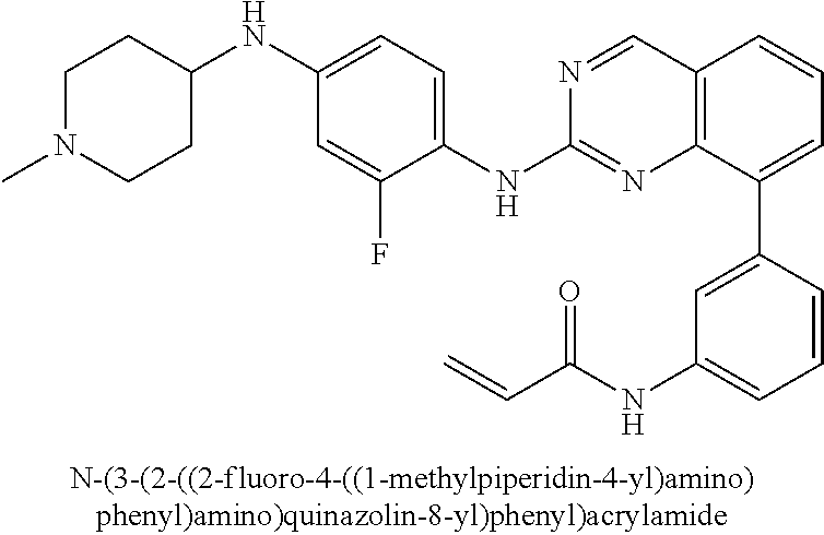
C1(NC2=CC=C(NC3=NC4=C(C=N3)C=CC=C4C3=CC(NC(C=C)=O)=CC=C3)C(F)=C2)CCN(C)CC1
